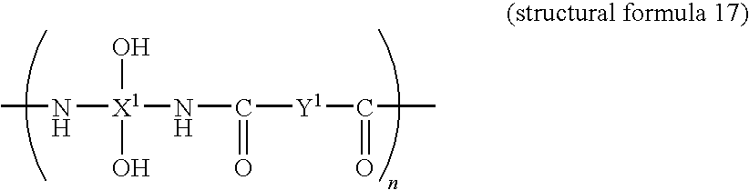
CN[X1](NC([Y1]C(C)=O)=O)(O)O
